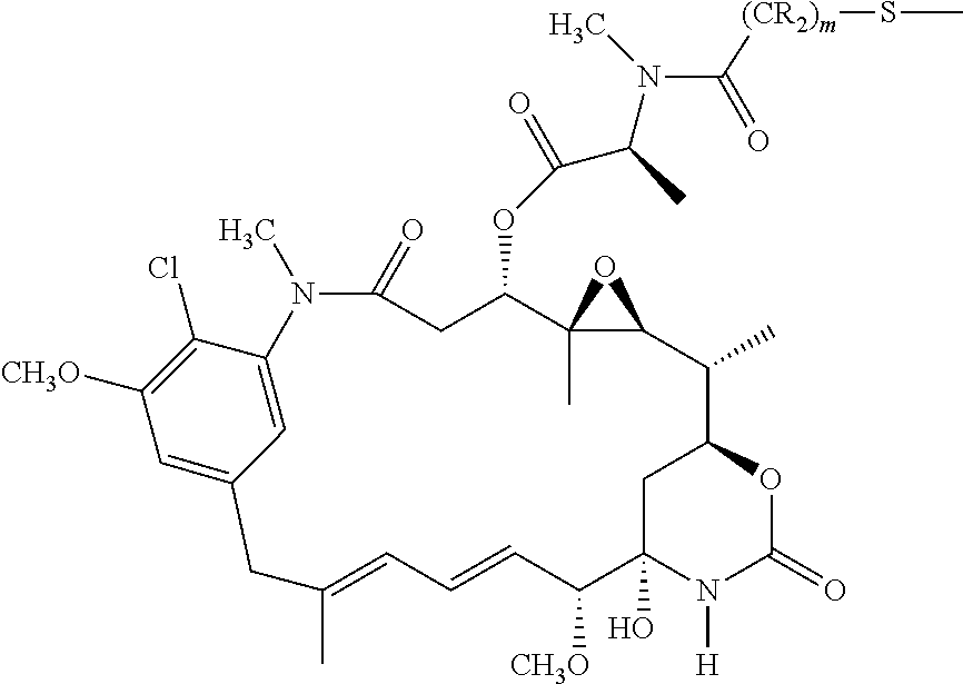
C1(C)=CC=CC([CH3O])C2(O)N([H])C(=O)OC(C2)C(C)C2OC2(C)C(OC(C(N(C(=O)[(CR2)m]SC)C)C)=O)CC(=O)N(C)C2=CC(=CC([CH3O])=C2Cl)C1
